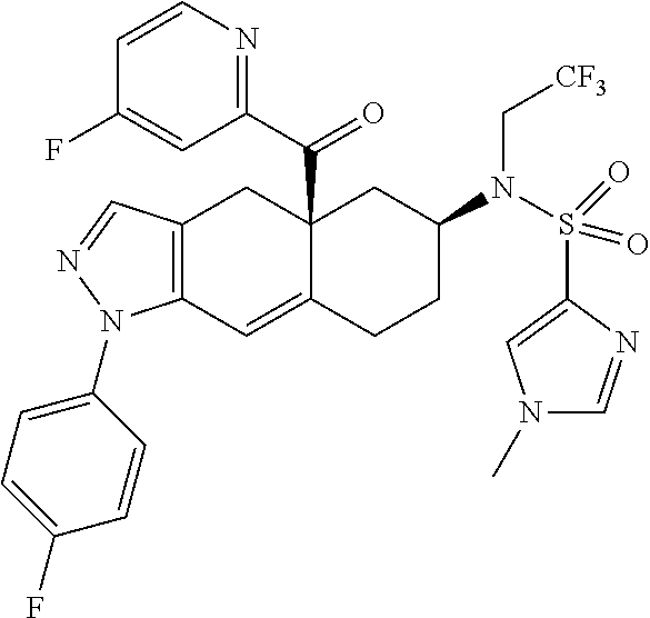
C12(C(C3=NC=CC(F)=C3)=O)C(=CC3=C(C1)C=NN3C1=CC=C(F)C=C1)CCC(N(S(C1=CN(C)C=N1)(=O)=O)C[CF3])C2
